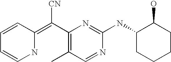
C1=CC(=C(C2=C(C)C=NC(NC3CCCCC3O)=N2)[CN])NC=C1
